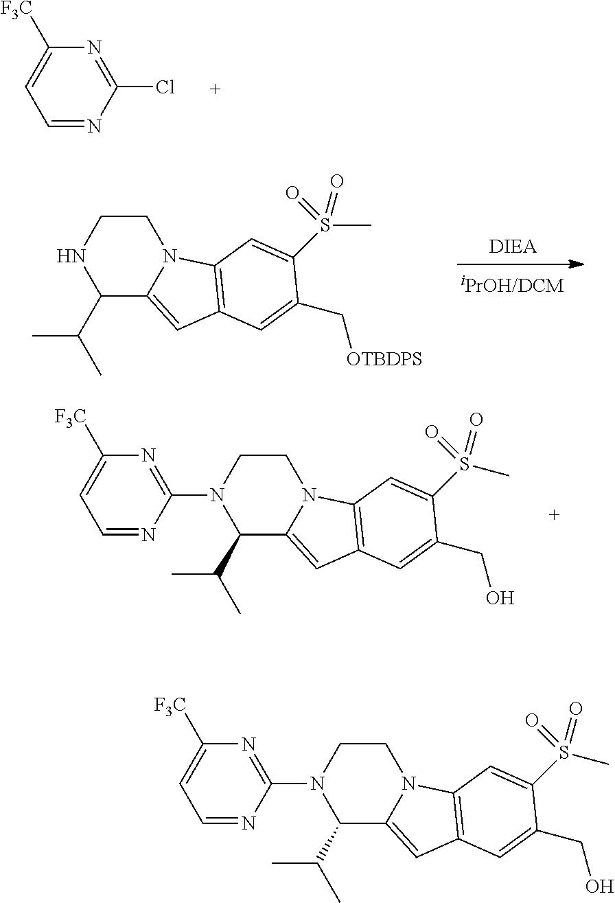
C1=NC(Cl)=NC([F3C])=C1.C1(C(C)C)C2=CC3=C(N2CCN1C1=NC([F3C])=CC=N1)C=C(S(C)(=O)=O)C(CO)=C3.C1(C(C)C)C2=CC3=C(N2CCN1)C=C(S(=O)(=O)C)C(C[OTBDPS])=C3.C1(C(C)C)C2=CC3=C(N2CCN1C1=NC([F3C])=CC=N1)C=C(S(C)(=O)=O)C(CO)=C3
